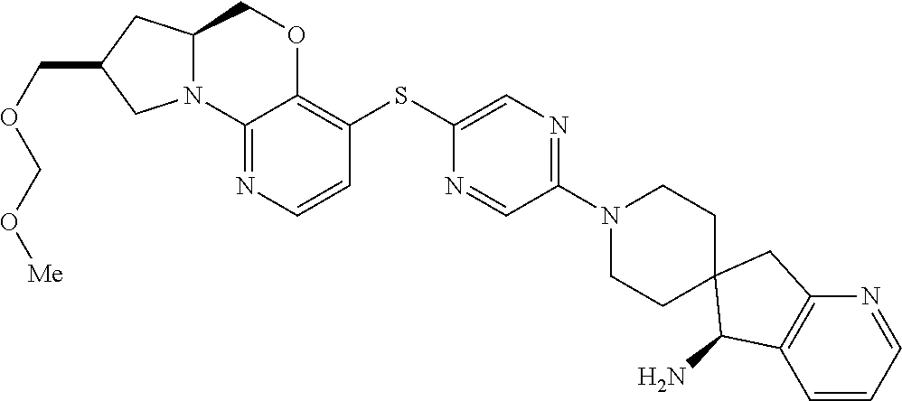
C12(C(N)C3=C(C1)N=CC=C3)CCN(C1=NC=C(SC3=C4OCC5N(C4=NC=C3)CC(COCO[Me])C5)N=C1)CC2
